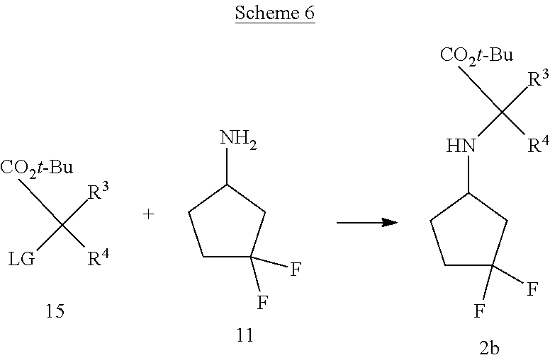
C1C(F)(F)CC(N)C1.C1C(F)(F)CC(NC([CO2t-Bu])([R4])[R3])C1.[CO2t-Bu]C([R4])([R3])[LG]
